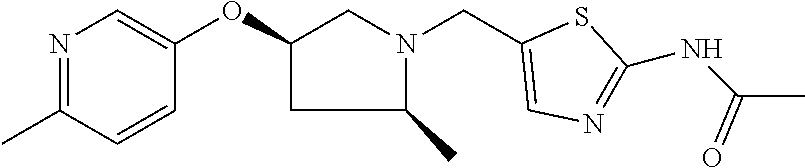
N1=C(C)C=CC(OC2CN(CC3=CN=C(NC(C)=O)S3)C(C)C2)=C1
